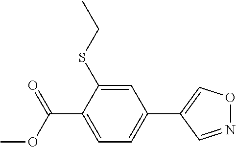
C1=C(SCC)C(C(=O)OC)=CC=C1C1=CON=C1
